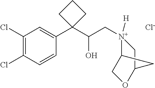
[Cl-].C1(Cl)=C(Cl)C=CC(C2(C(C[N+]3([H])C4COC(C3)C4)O)CCC2)=C1
